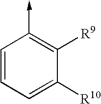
C1=CC=C([R10])C([R9])=C1->C
